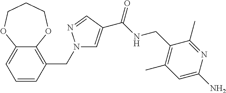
C1=C(C(=O)NCC2=C(C)C=C(N)N=C2C)C=NN1CC1=C2C(=CC=C1)OCCCO2
